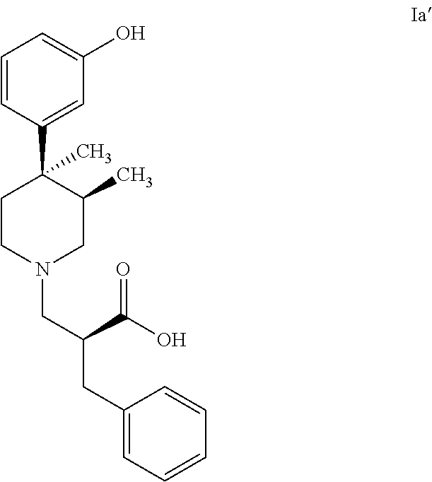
C1=CC(C2(C)CCN(CC(C(O)=O)CC3=CC=CC=C3)CC2C)=CC(O)=C1
